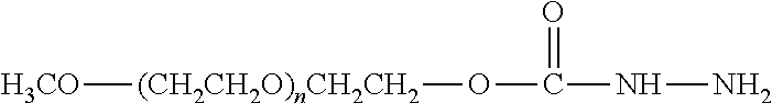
[(CH2CH2O)nCH2CH2](OC(NN)=O)[H3CO]
